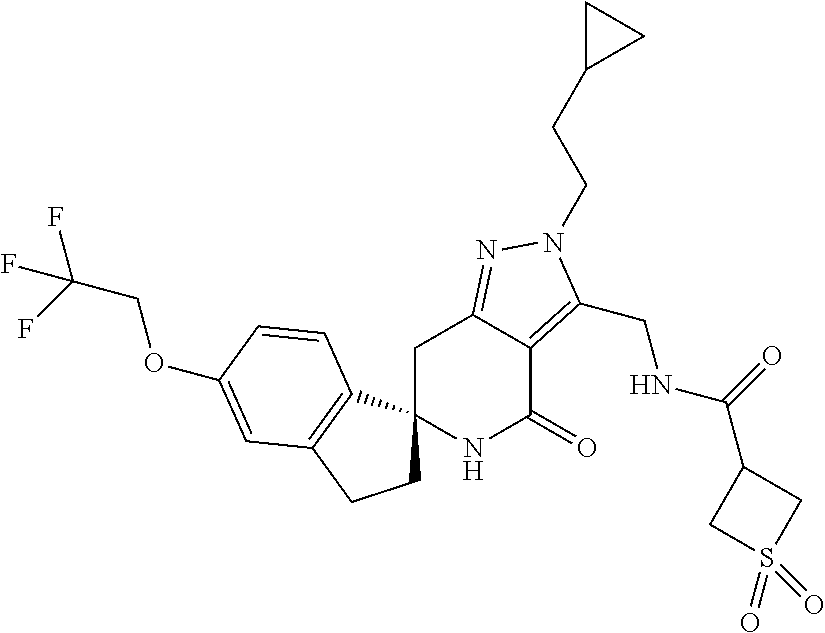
C(C(F)(F)F)OC1=CC2=C(C3(CC2)NC(=O)C2=C(CNC(=O)C4CS(=O)(=O)C4)N(CCC4CC4)N=C2C3)C=C1
